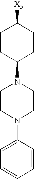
C1CC(N2CCN(C3=CC=CC=C3)CC2)CCC1[X5]
